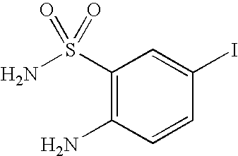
C1(S(N)(=O)=O)=C(N)C=CC(I)=C1
